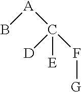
B[A]C([D])(F[G])[E]
